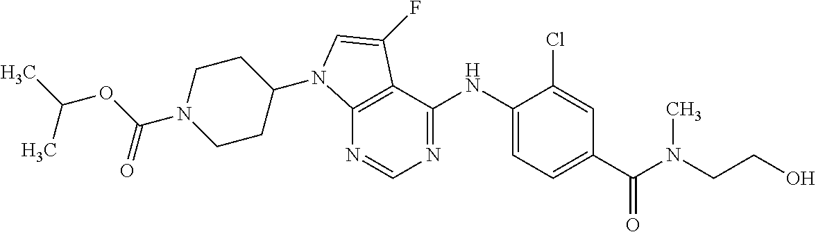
C(N1CCC(N2C3=C(C(NC4=CC=C(C(N(C)CCO)=O)C=C4Cl)=NC=N3)C(F)=C2)CC1)(OC(C)C)=O
